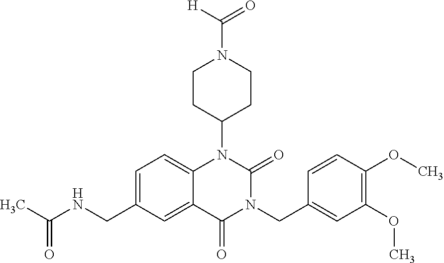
C1=C(CNC(C)=O)C=C2C(=C1)N(C1CCN(C([H])=O)CC1)C(=O)N(CC1=CC(OC)=C(OC)C=C1)C2=O
